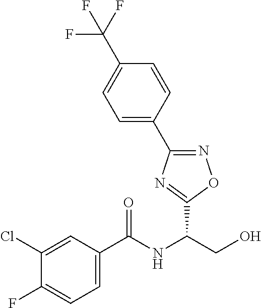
C1(C2=NOC(C(NC(C3=CC=C(F)C(Cl)=C3)=O)CO)=N2)=CC=C(C(F)(F)F)C=C1
